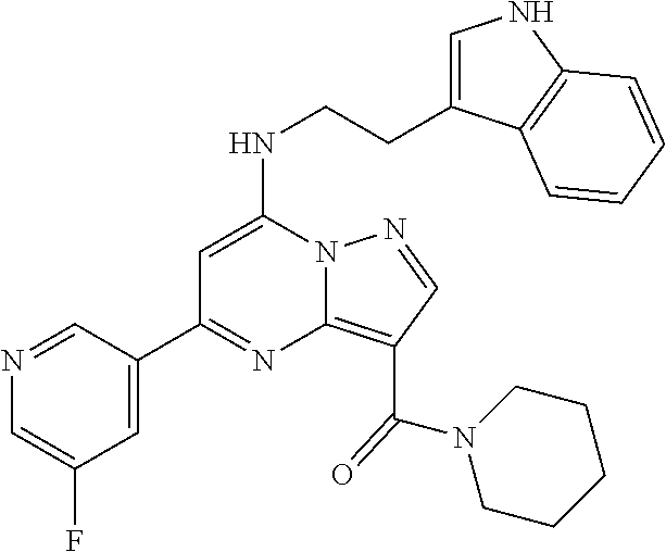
C1(C2=NC3=C(C(=O)N4CCCCC4)C=NN3C(NCCC3=CNC4=C3C=CC=C4)=C2)=CC(F)=CN=C1
